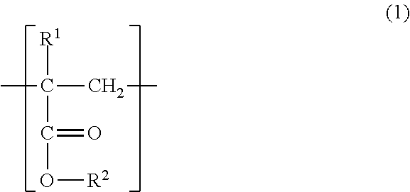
[R1]C(C)(CC)C(=O)O[R2]
